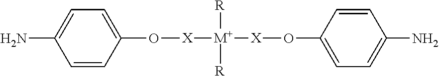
C1=C(N)C=CC(O[X][M+]([X]OC2=CC=C(N)C=C2)([R])[R])=C1
